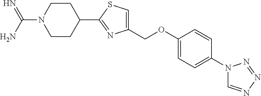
C(N1CCC(C2=NC(COC3=CC=C(N4C=NN=N4)C=C3)=CS2)CC1)(N)=N
